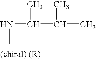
CC(NC)C(C)C
